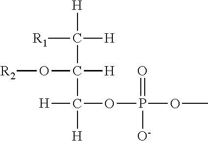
[R1]C([H])([H])C([H])(O[R2])C([H])([H])OP(=O)(OC)[O-]
